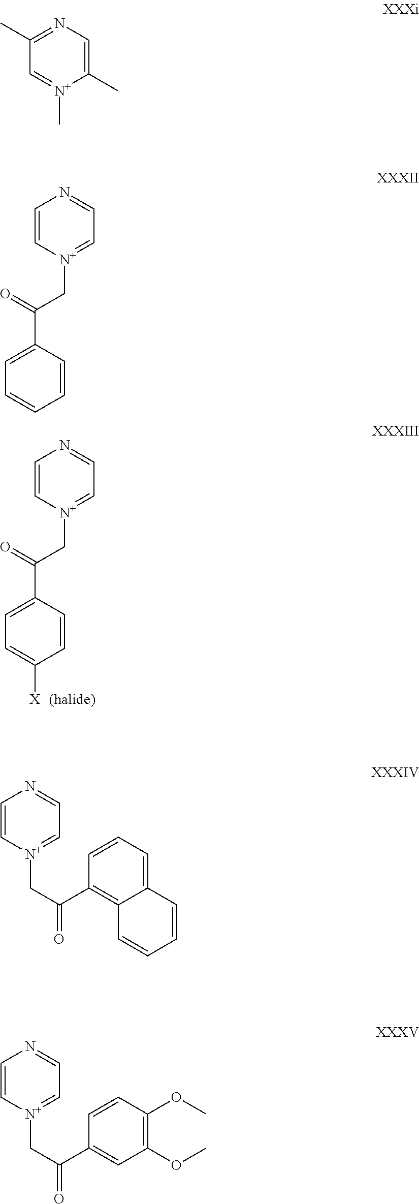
C1=C[N+](CC(C2=CC=C([X])C=C2)=O)=CC=N1.C1(C)=NC=C(C)[N+](C)=C1.C1=C[N+](CC(C2=CC=CC=C2)=O)=CC=N1.C1=C[N+](CC(=O)C2=C3C(=CC=C2)C=CC=C3)=CC=N1.C1=C[N+](CC(=O)C2=CC(OC)=C(OC)C=C2)=CC=N1
